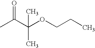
CC(C(OCCC)(C)C)=O
